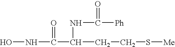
O=C([Ph])NC(CCS[Me])C(NO)=O
